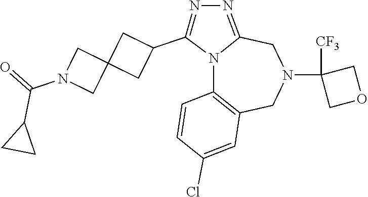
N12C3=C(CN(C4([CF3])COC4)CC1=NN=C2C1CC2(C1)CN(C(=O)C1CC1)C2)C=C(Cl)C=C3
